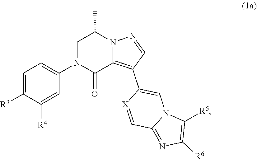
C12=C(C3=CN4C(=NC([R6])=C4[R5])C=[X]3)C=NN1C(C)CN(C1=CC=C([R3])C([R4])=C1)C2=O
